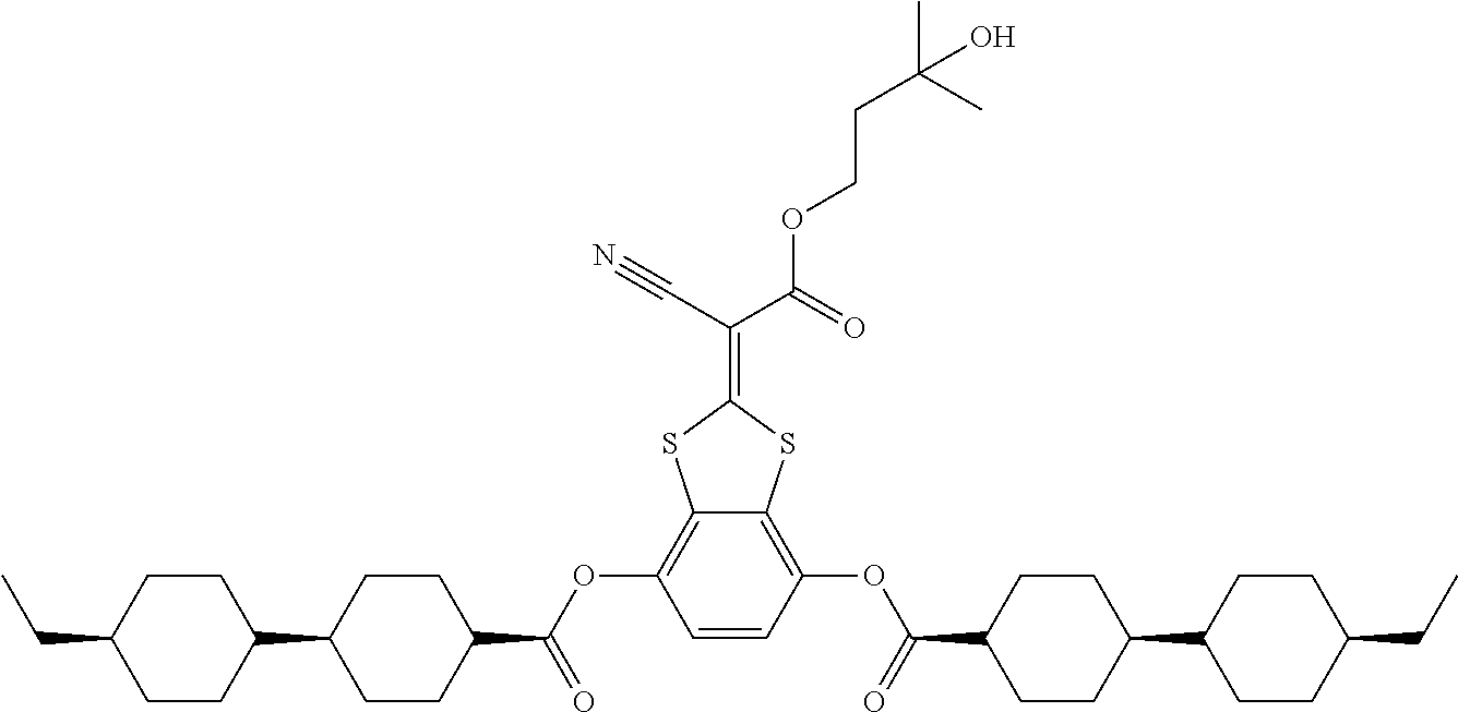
CCC1CCC(C2CCC(C(OC3=C4C(=C(OC(C5CCC(C6CCC(CC)CC6)CC5)=O)C=C3)SC(=C(C#N)C(=O)OCCC(C)(C)O)S4)=O)CC2)CC1
